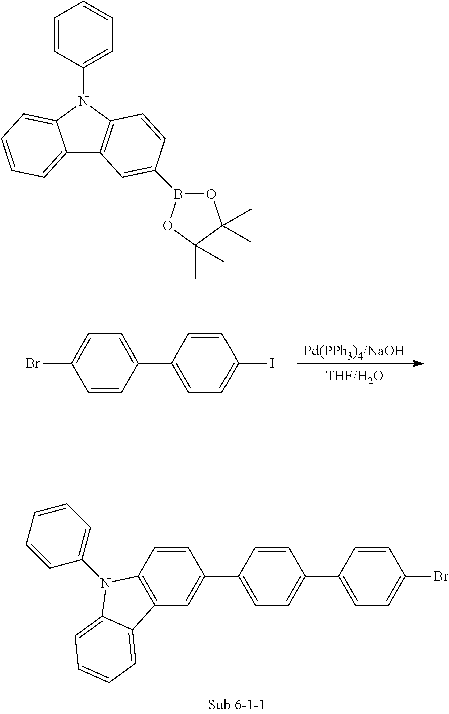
C1=C(C2=CC3=C(C=C2)N(C2=CC=CC=C2)C2=CC=CC=C32)C=CC(C2=CC=C(Br)C=C2)=C1.C12=CC=CC=C1N(C1=CC=CC=C1)C1=C2C=C(B2OC(C)(C)C(C)(C)O2)C=C1.[THF/H2O].C1=CC(C2=CC=C(I)C=C2)=CC=C1Br
